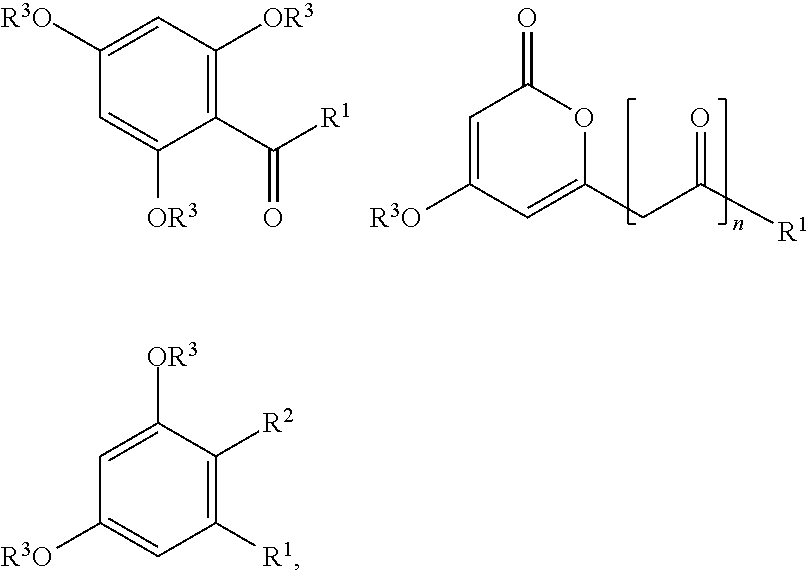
C1=C([R3O])C=C(CC([R1])=O)OC1=O.C1=C([R3O])C=C([OR3])C(C([R1])=O)=C1[OR3].C1([OR3])=CC([R3O])=CC([R1])=C1[R2]
